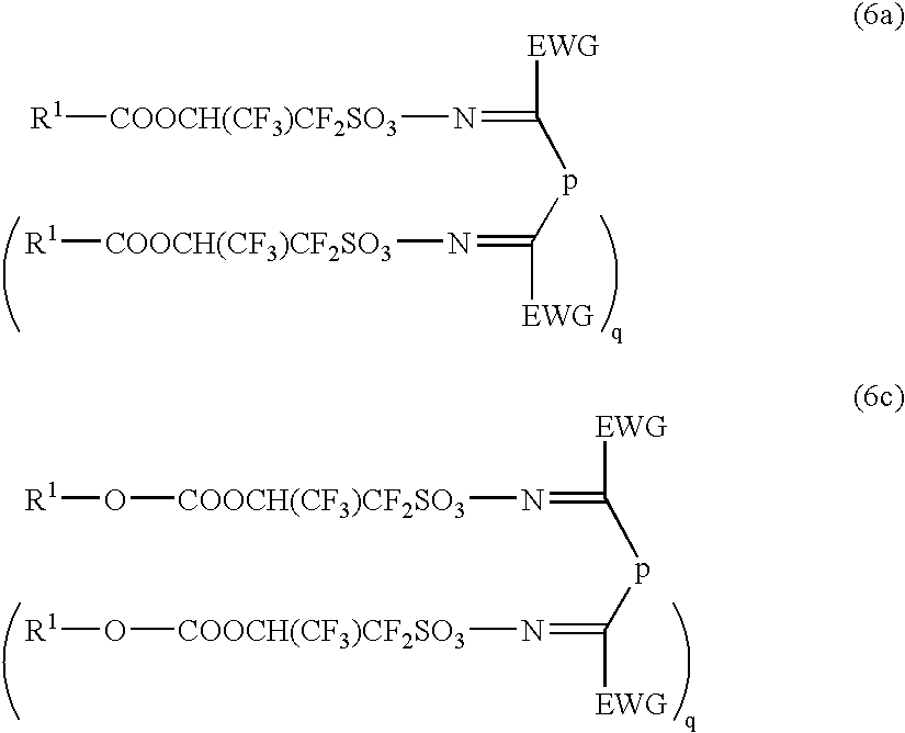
[R1][COOCH(CF3)CF2SO3]N=C(pC(=N[COOCH(CF3)CF2SO3][R1])[EWG])[EWG].O([COOCH(CF3)CF2SO3]N=C(pC(=N[COOCH(CF3)CF2SO3]O[R1])[EWG])[EWG])[R1]
